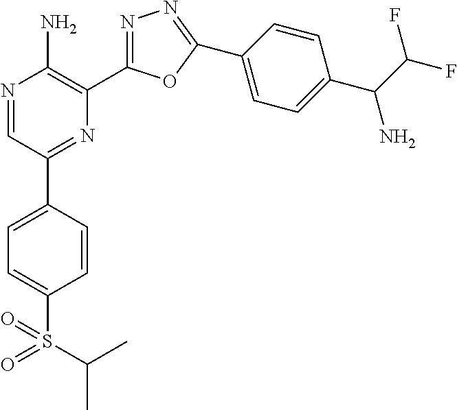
N1=CC(C2=CC=C(S(C(C)C)(=O)=O)C=C2)=NC(C2=NN=C(C3=CC=C(C(N)C(F)F)C=C3)O2)=C1N
